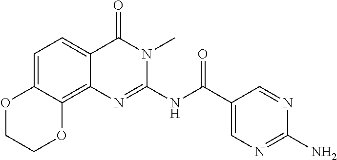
C1=C2C(=C3C(=C1)C(=O)N(C)C(NC(=O)C1=CN=C(N)N=C1)=N3)OCCO2
